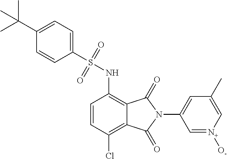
C1=CC(Cl)=C2C(=C1NS(C1=CC=C(C(C)(C)C)C=C1)(=O)=O)C(=O)N(C1=CC(C)=C[N+]([O-])=C1)C2=O
